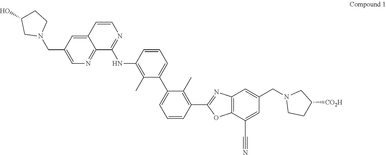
C12=CC(CN3CCC(O)C3)=CN=C1C(NC1=C(C)C(C3=CC=CC(C4=NC5=C(O4)C(C#N)=CC(CN4CCC([CO2H])C4)=C5)=C3C)=CC=C1)=NC=C2
